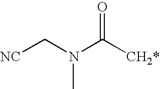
[NC]CN(C([CH2*])=O)C
